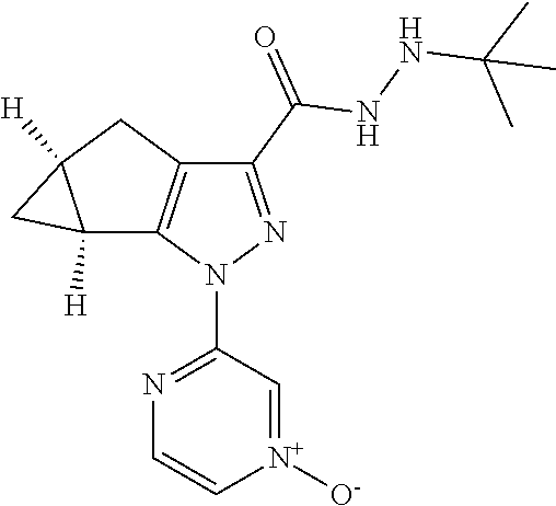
[N+]1([O-])=CC(N2N=C(C(=O)NNC(C)(C)C)C3=C2C2([H])C([H])(C3)C2)=NC=C1
